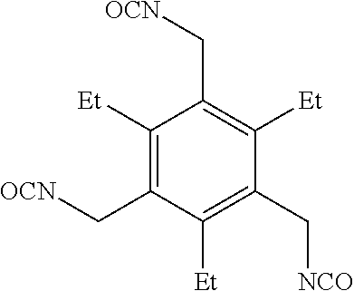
C1([Et])=C(C[OCN])C([Et])=C(C[NCO])C([Et])=C1C[OCN]
